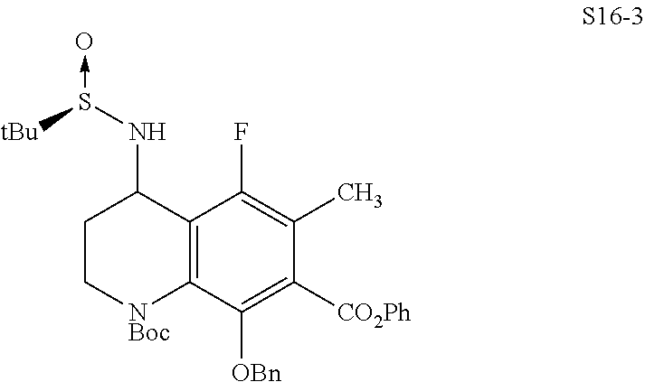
C12=C(C([OBn])=C([CO2Ph])C(C)=C1F)[NBoc]CCC2NS(->O)[tBu]
